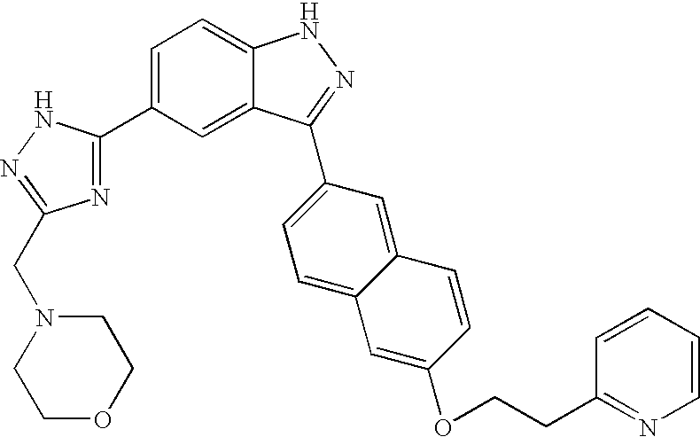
C1=C(C2=NC(CN3CCOCC3)=NN2)C=C2C(=C1)NN=C2C1=CC=C2C(=C1)C=CC(OCCC1=NC=CC=C1)=C2
